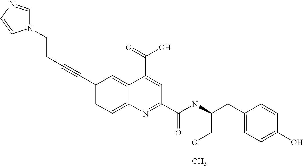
C(N1C=NC=C1)CC#CC1=CC=C2C(=C1)C(C(=O)O)=CC(C(NC(CC1=CC=C(O)C=C1)COC)=O)=N2
